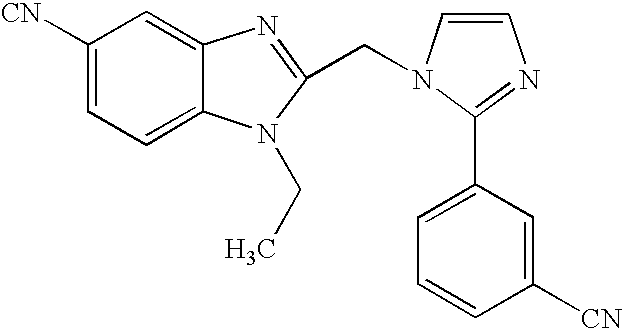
C1([CN])=CC=C2C(=C1)N=C(CN1C=CN=C1C1=CC=CC([CN])=C1)N2CC
